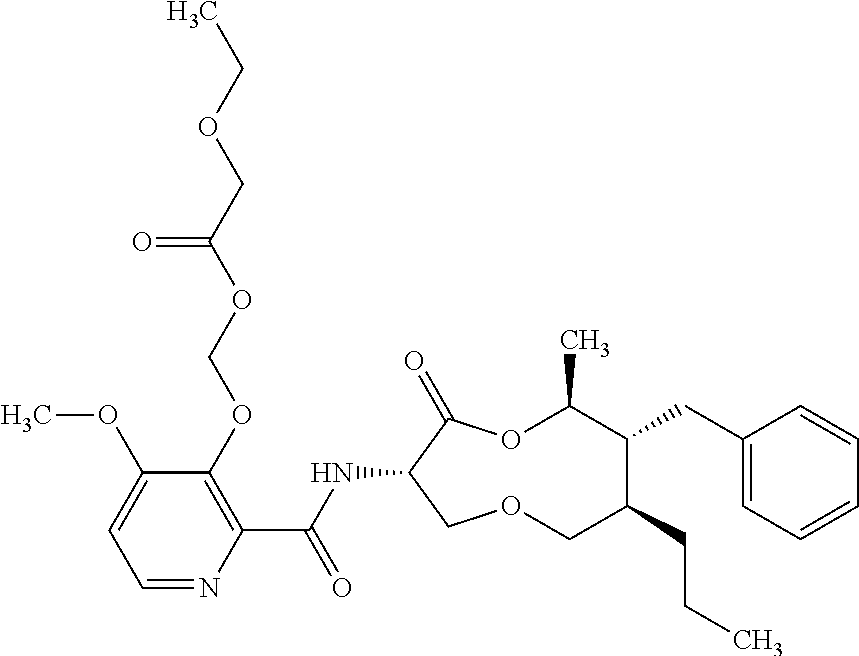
C1(OCOC(COCC)=O)=C(C(NC2C(=O)OC(C)C(CC3=CC=CC=C3)C(CCC)COC2)=O)N=CC=C1OC
